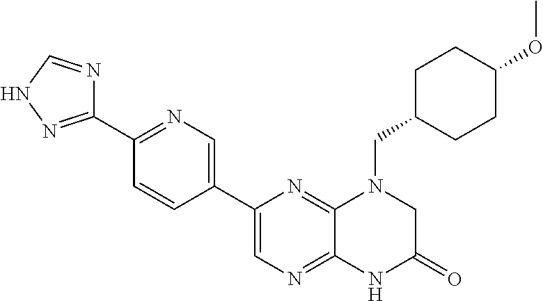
C12=NC=C(C3=CN=C(C4=NNC=N4)C=C3)N=C1N(CC1CCC(OC)CC1)CC(=O)N2
